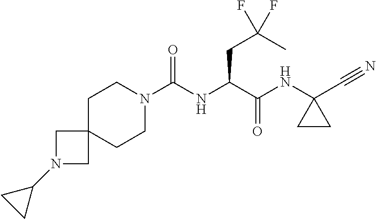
C(NC(C(NC1(C#N)CC1)=O)CC(F)(C)F)(N1CCC2(CC1)CN(C1CC1)C2)=O
